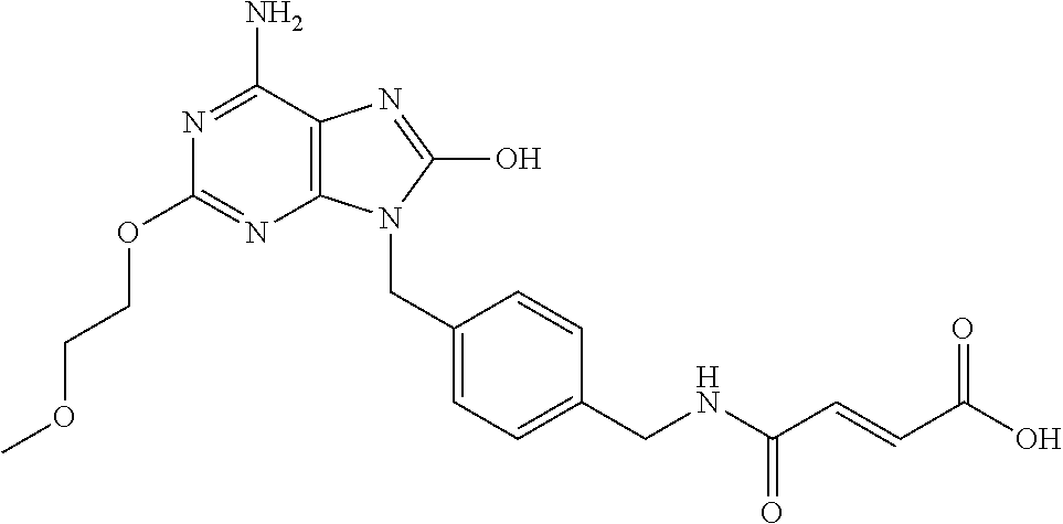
N1=C(N)C2=C(N=C1OCCOC)N(CC1=CC=C(CNC(C=CC(O)=O)=O)C=C1)C(O)=N2
